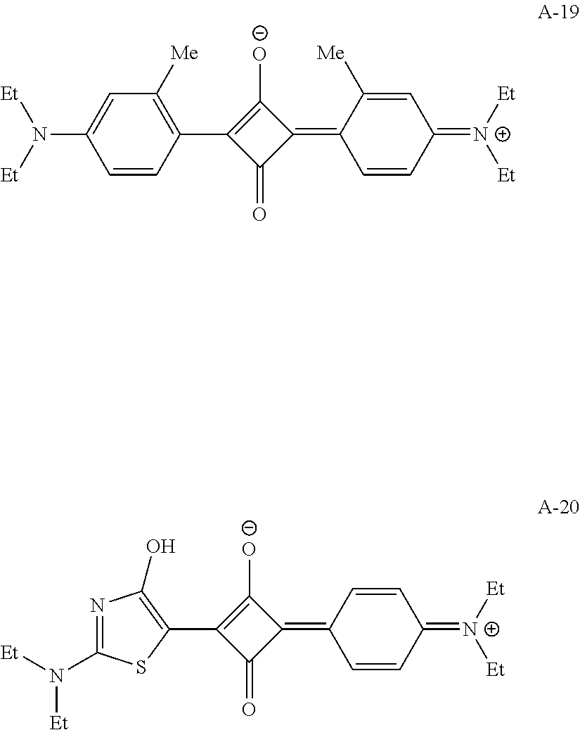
N1=C(N([Et])[Et])SC(C2=C([O-])C(=C3C=CC(=[N+]([Et])[Et])C=C3)C2=O)=C1O.C1(C2=C([O-])C(=C3C=CC(=[N+]([Et])[Et])C=C3[Me])C2=O)=C([Me])C=C(N([Et])[Et])C=C1
